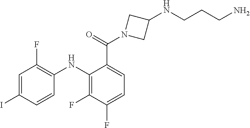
C1=C(I)C=CC(NC2=C(F)C(F)=CC=C2C(=O)N2CC(NCCCN)C2)=C1F
